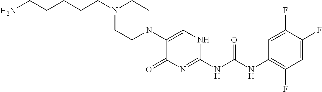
C(N1CCN(C2=CNC(NC(NC3=C(F)C=C(F)C(F)=C3)=O)=NC2=O)CC1)CCCCN
